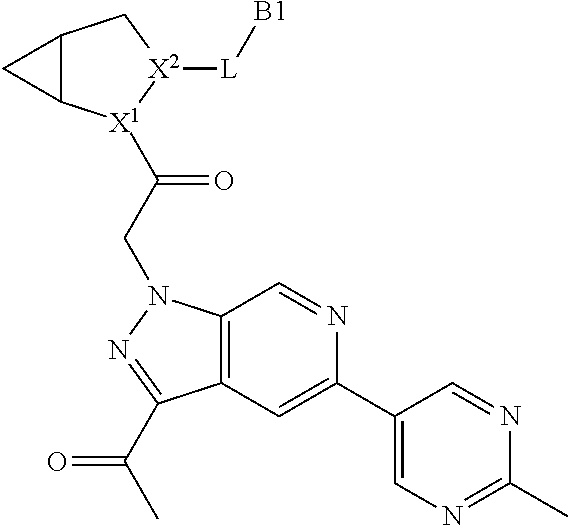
C12C([X1](C(CN3C4=C(C=C(C5=CN=C(C)N=C5)N=C4)C(C(C)=O)=N3)=O)[X2]([L][B1])C1)C2
